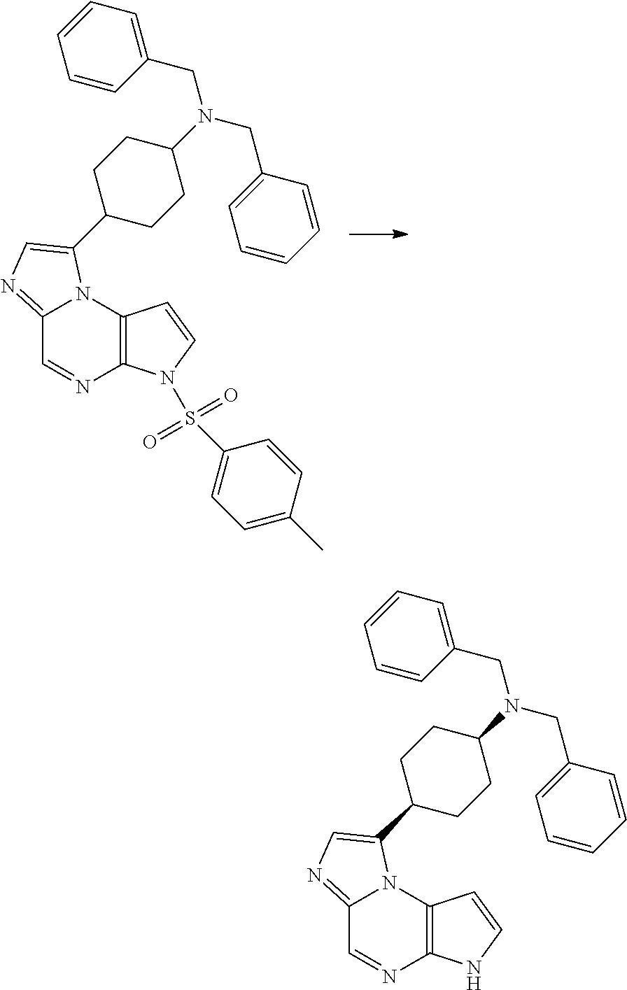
C1=CC=CC(CN(CC2=CC=CC=C2)C2CCC(C3=CN=C4C=NC5=C(N43)C=CN5S(C3=CC=C(C)C=C3)(=O)=O)CC2)=C1.C1=CC=CC(CN(CC2=CC=CC=C2)C2CCC(C3=CN=C4C=NC5=C(N43)C=CN5)CC2)=C1
